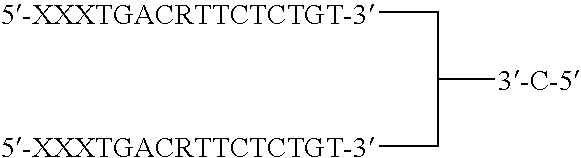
[5-XXXTGACRTTCTCTGT-3]CC([3-C-5])C[5-XXXTGACRTTCTCTGT-3]
